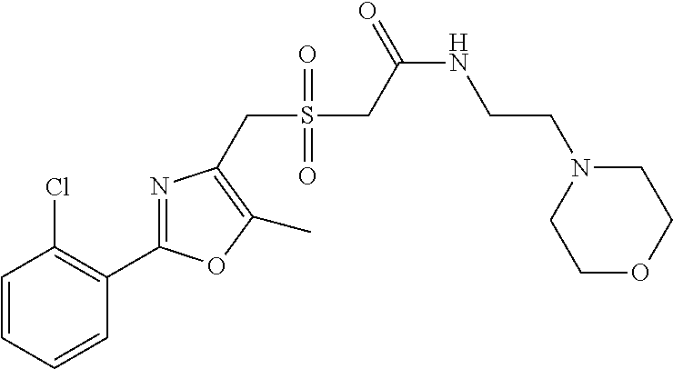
C1=CC=CC(C2=NC(CS(=O)(=O)CC(NCCN3CCOCC3)=O)=C(C)O2)=C1Cl
